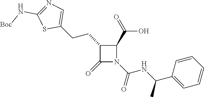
C1(CCC2=CN=C(N[Boc])S2)C(=O)N(C(=O)NC(C2=CC=CC=C2)C)C1C(=O)O
